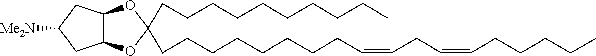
C12C(OC(CCCCCCCCCC)(CCCCCCCCC=CCC=CCCCCC)O1)CC([Me2N])C2
